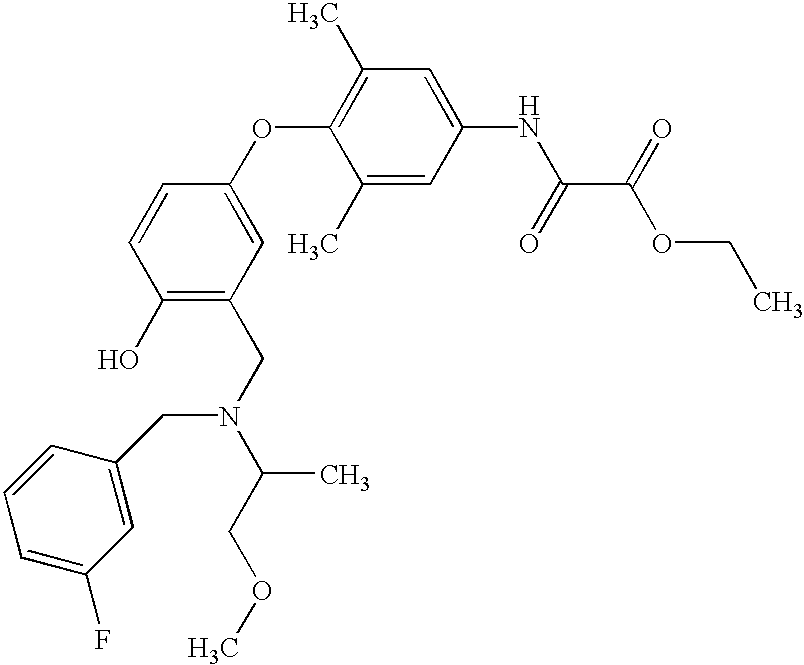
C1=CC(O)=C(CN(C(COC)C)CC2=CC(F)=CC=C2)C=C1OC1=C(C)C=C(NC(C(OCC)=O)=O)C=C1C
